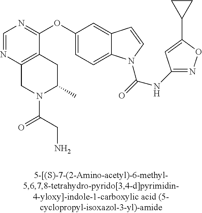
C1=NC2=C(C(OC3=CC=C4C(=C3)C=CN4C(=O)NC3=NOC(C4CC4)=C3)=N1)CC(C)N(C(CN)=O)C2
